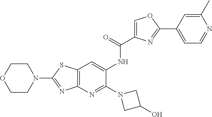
N1(C2=NC3=C(S2)C=C(NC(=O)C2=COC(C4=CC=NC(C)=C4)=N2)C(N2CC(O)C2)=N3)CCOCC1
